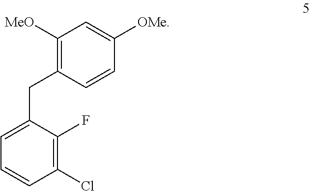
C1=C(CC2=C([MeO])C=C([OMe])C=C2)C(F)=C(Cl)C=C1
